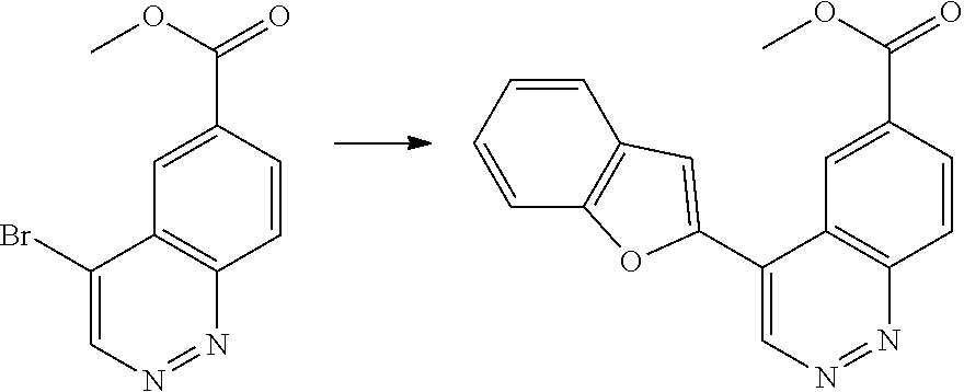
C1(C2=CC3=C(O2)C=CC=C3)=CN=NC2=C1C=C(C(OC)=O)C=C2.C1(Br)=CN=NC2=C1C=C(C(OC)=O)C=C2
